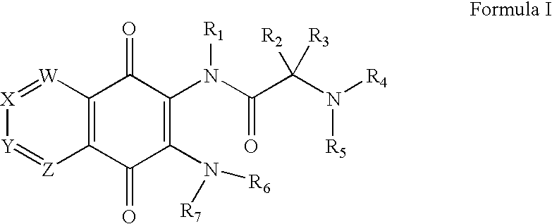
C12=C([W]=[X][Y]=[Z]1)C(=O)C(N(C(=O)C(N([R4])[R5])([R2])[R3])[R1])=C(N([R6])[R7])C2=O
